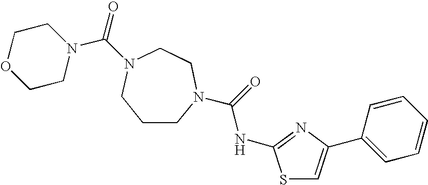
C1CN(C(=O)NC2=NC(C3=CC=CC=C3)=CS2)CCN(C(=O)N2CCOCC2)C1
